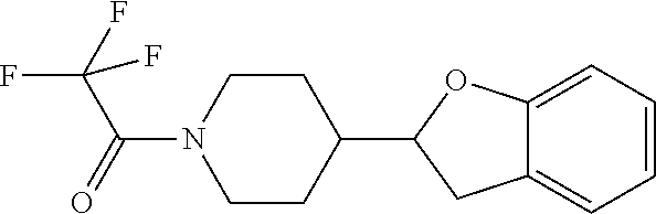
C1CC(C2CC3=CC=CC=C3O2)CCN1C(=O)C(F)(F)F
